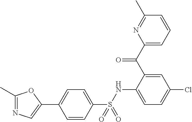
C1=CC(S(NC2=CC=C(Cl)C=C2C(=O)C2=CC=CC(C)=N2)(=O)=O)=CC=C1C1=CN=C(C)O1
